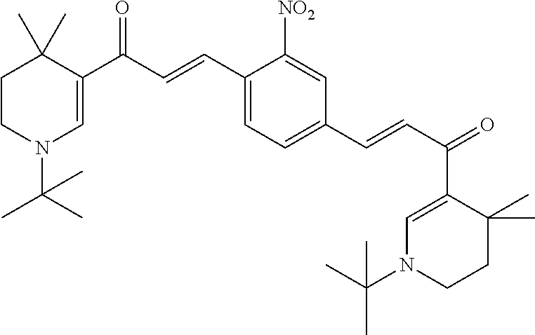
C1CN(C(C)(C)C)C=C(C(C=CC2=CC=C(C=CC(=O)C3=CN(C(C)(C)C)CCC3(C)C)C=C2[NO2])=O)C1(C)C
